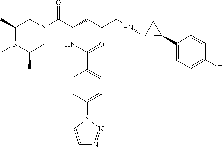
C1(C)N(C)C(C)CN(C(C(CCCNC2C(C3=CC=C(F)C=C3)C2)NC(C2=CC=C(N3C=CN=N3)C=C2)=O)=O)C1
